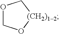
O1CO[(CH2)12]C1
